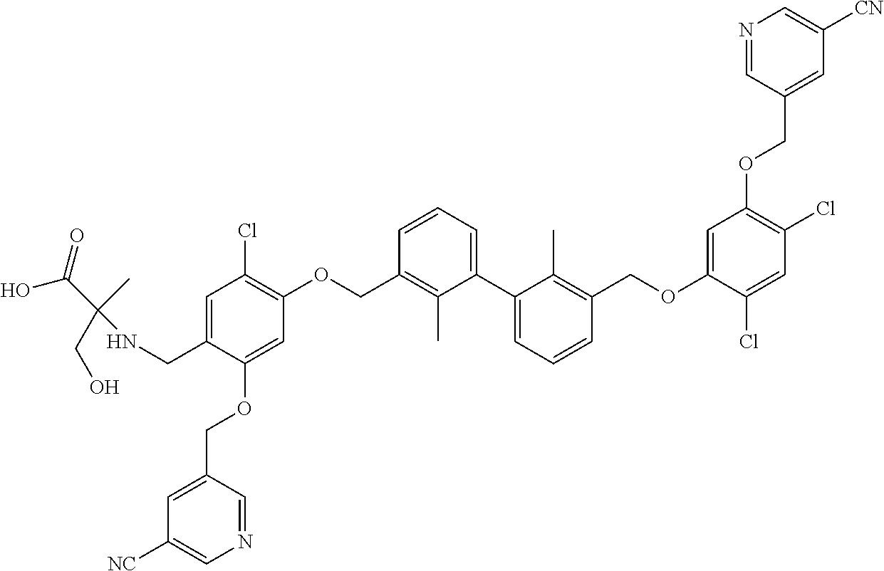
C1=C(CNC(C(O)=O)(CO)C)C(OCC2=CC([NC])=CN=C2)=CC(OCC2=C(C)C(C3=CC=CC(COC4=CC(OCC5=CC([CN])=CN=C5)=C(Cl)C=C4Cl)=C3C)=CC=C2)=C1Cl
